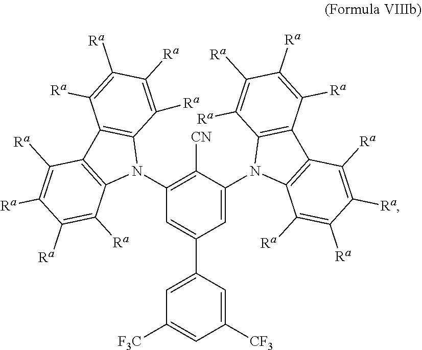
C1(N2C3=C(C4=C2C([Ra])=C([Ra])C([Ra])=C4[Ra])C([Ra])=C([Ra])C([Ra])=C3[Ra])=C([CN])C(N2C3=C(C4=C2C([Ra])=C([Ra])C([Ra])=C4[Ra])C([Ra])=C([Ra])C([Ra])=C3[Ra])=CC(C2=CC([F3C])=CC([CF3])=C2)=C1
